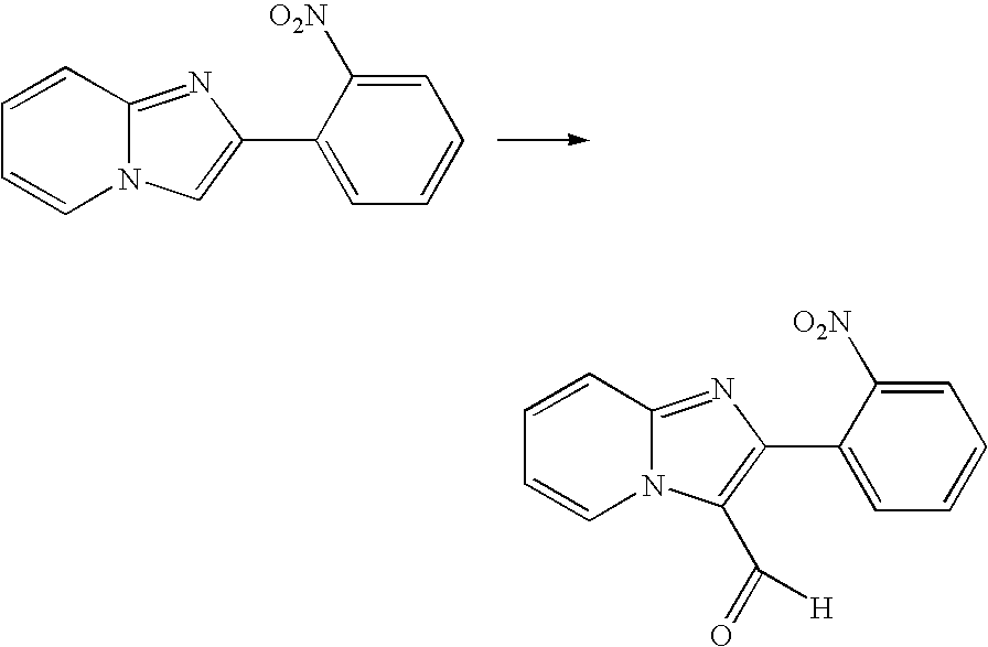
C1=CC2=NC(C3=CC=CC=C3[O2N])=CN2C=C1.C1=CC2=NC(C3=CC=CC=C3[O2N])=C(C([H])=O)N2C=C1
